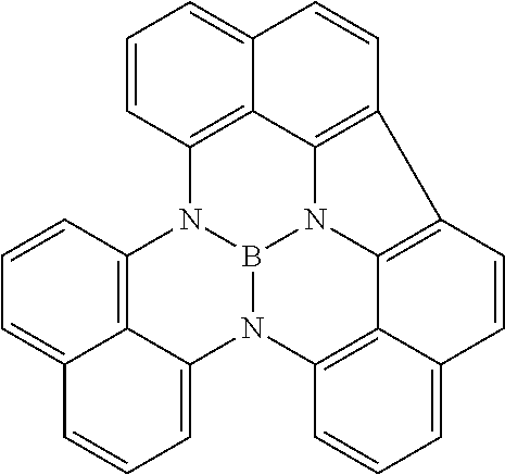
B12N3C4=C5C6=C(C7=C(C8=C(C=CC=C8C=C7)N1C1=C7C3=CC=CC7=CC=C1)N26)C=CC5=CC=C4
